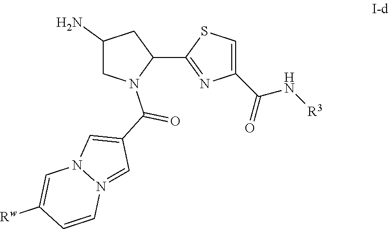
C1(N)CN(C(=O)C2=CN3N(=C2)C=CC([Rw])=C3)C(C2=NC(C(N[R3])=O)=CS2)C1
